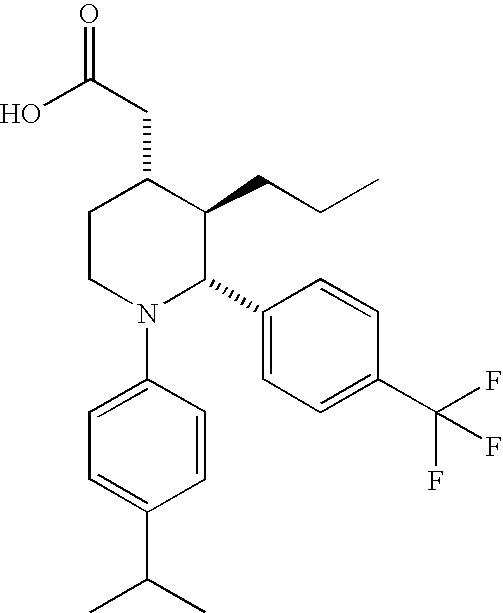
C1CN(C2=CC=C(C(C)C)C=C2)C(C2=CC=C(C(F)(F)F)C=C2)C(CCC)C1CC(=O)O
